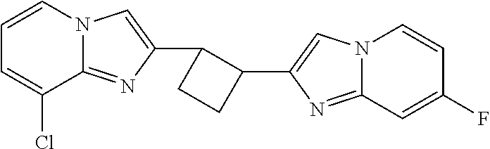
C1=CN2C(=NC(C3C(C4=CN5C(=N4)C=C(F)C=C5)CC3)=C2)C(Cl)=C1
